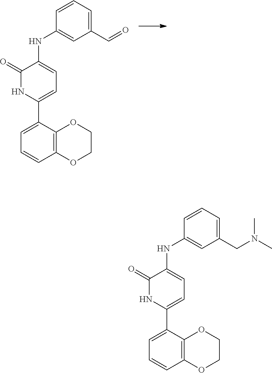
O=C1C(NC2=CC(C=O)=CC=C2)=CC=C(C2=CC=CC3=C2OCCO3)N1.O=C1C(NC2=CC(CN(C)C)=CC=C2)=CC=C(C2=CC=CC3=C2OCCO3)N1
